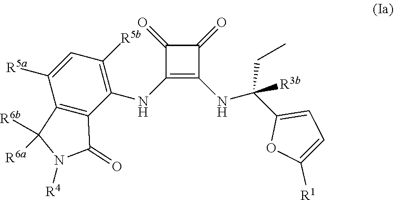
C1(NC2=C([R5b])C=C([R5a])C3=C2C(=O)N([R4])C3([R6b])[R6a])=C(NC(C2=CC=C([R1])O2)([R3b])CC)C(=O)C1=O
